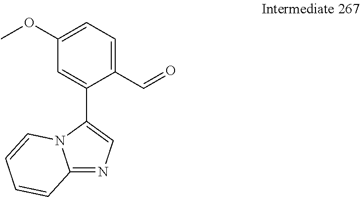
C1(OC)=CC=C(C=O)C(C2=CN=C3N2C=CC=C3)=C1
